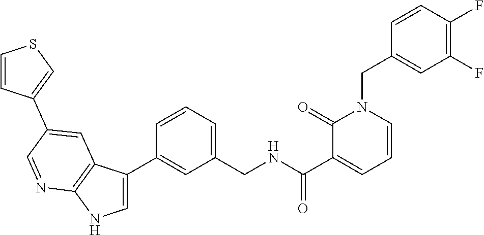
C(NC(C1=CC=CN(CC2=CC(F)=C(F)C=C2)C1=O)=O)C1=CC=CC(C2=CNC3=C2C=C(C2=CSC=C2)C=N3)=C1
